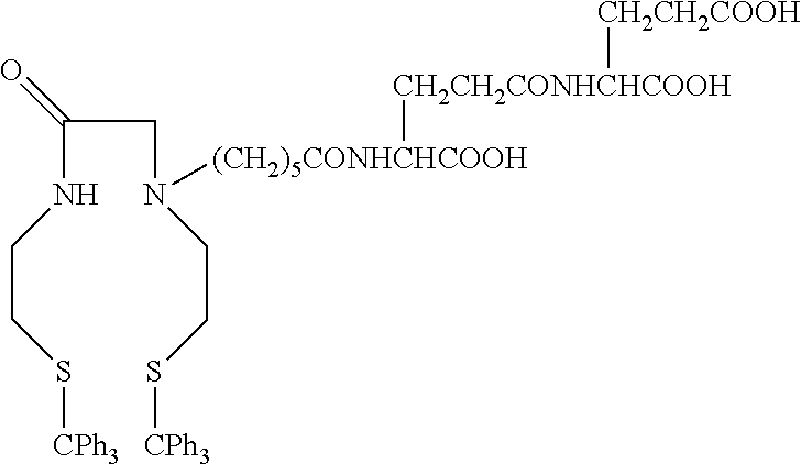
C(C(NCCS[CPh3])=O)N(CCS[CPh3])[(CH2)5CONHCHCOOH][CH2CH2CONHCHCOOH][CH2CH2COOH]
